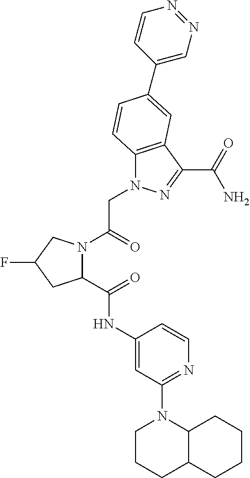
C1=C(NC(=O)C2N(C(=O)CN3C4=C(C(C(=O)N)=N3)C=C(C3=CN=NC=C3)C=C4)CC(F)C2)C=CN=C1N1CCCC2C1CCCC2
